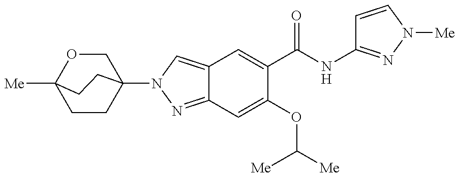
C12=CN(C34CCC([Me])(OC3)CC4)N=C1C=C(OC([Me])[Me])C(C(NC1=NN([Me])C=C1)=O)=C2
